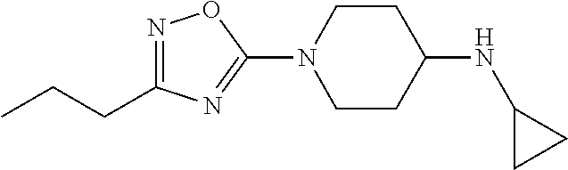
C1(N2CCC(NC3CC3)CC2)=NC(CCC)=NO1
